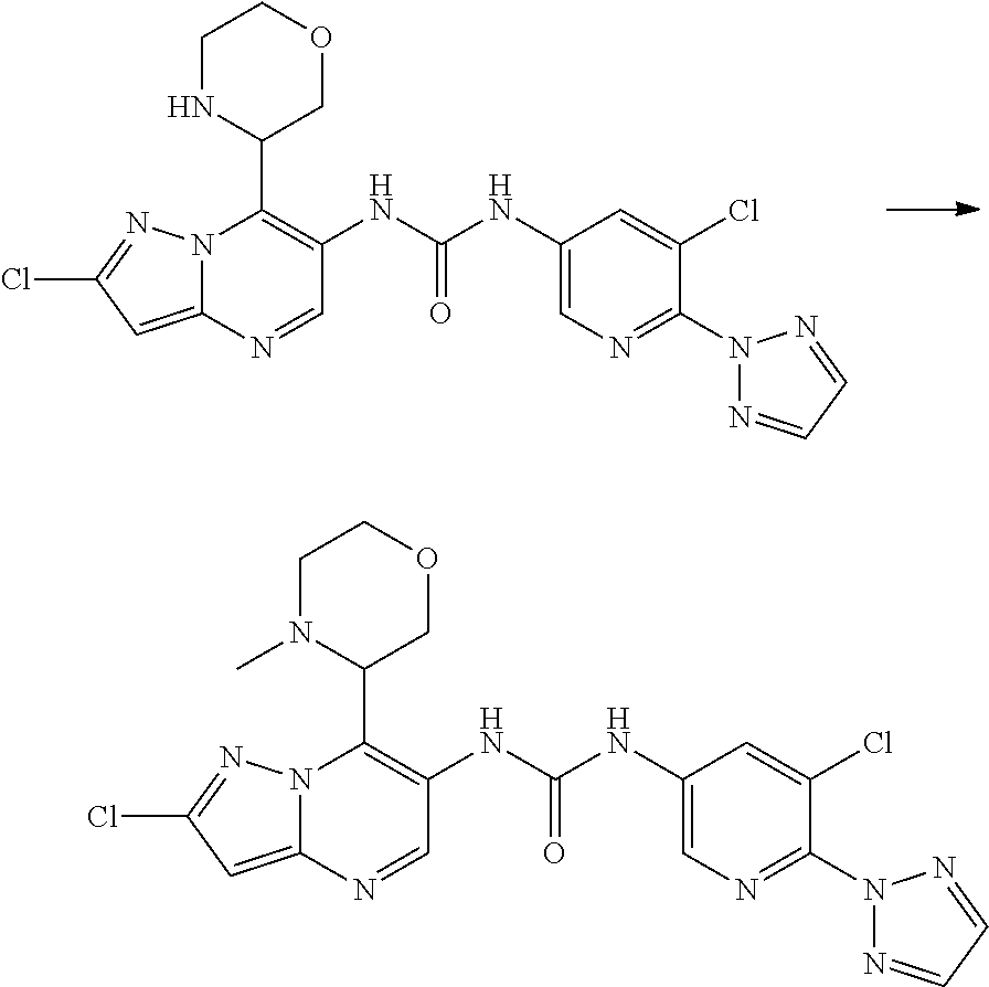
N12C(=CC(Cl)=N1)N=CC(NC(NC1=CN=C(N3N=CC=N3)C(Cl)=C1)=O)=C2C1NCCOC1.N12C(=CC(Cl)=N1)N=CC(NC(NC1=CN=C(N3N=CC=N3)C(Cl)=C1)=O)=C2C1N(C)CCOC1
